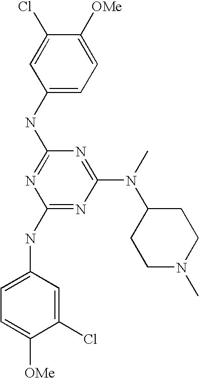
C1(NC2=NC(NC3=CC=C([OMe])C(Cl)=C3)=NC(N(C3CCN(C)CC3)C)=N2)=CC=C([OMe])C(Cl)=C1
